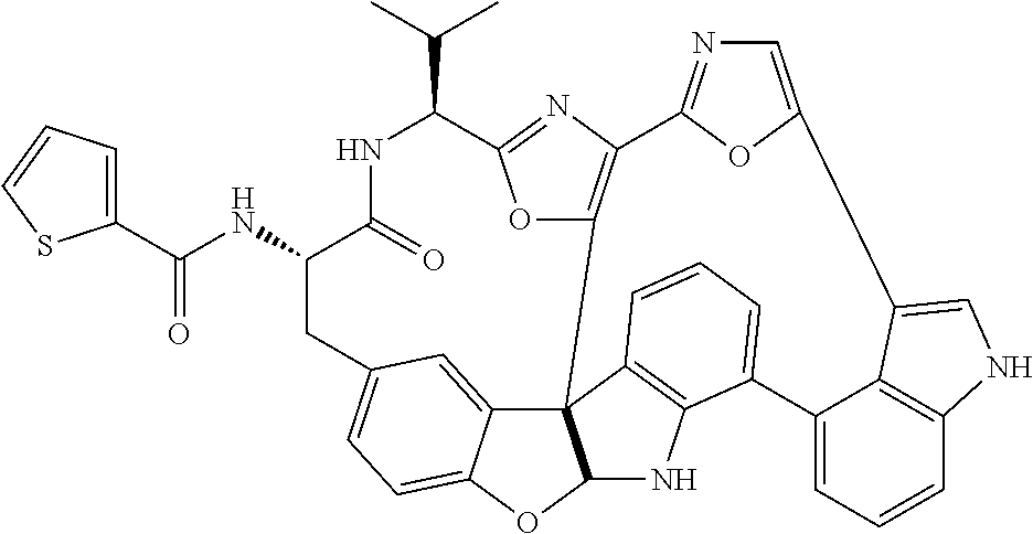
C(=O)(NC1C(=O)NC(C(C)C)C2=NC3=C(O2)C24C5=CC(=CC=C5OC2NC2=C4C=CC=C2C2=CC=CC4=C2C(=CN4)C2=CN=C3O2)C1)C1=CC=CS1
